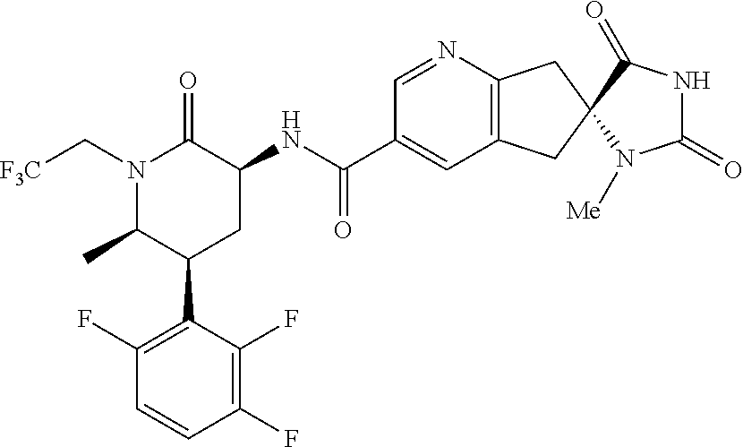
C1(F)=C(F)C(C2CC(NC(C3=CC4=C(N=C3)CC3(C4)N([Me])C(=O)NC3=O)=O)C(=O)N(C[F3C])C2C)=C(F)C=C1
